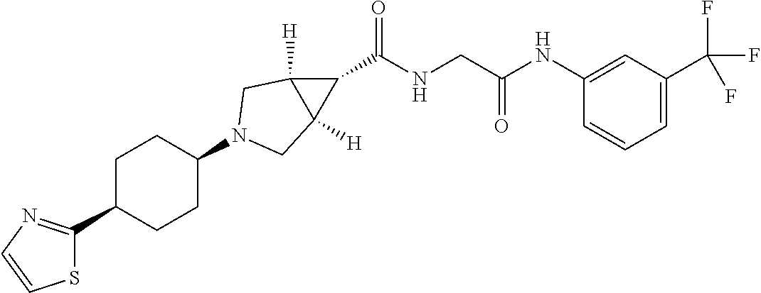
S1C(C2CCC(N3CC4([H])C(C(=O)NCC(NC5=CC(C(F)(F)F)=CC=C5)=O)C4([H])C3)CC2)=NC=C1
